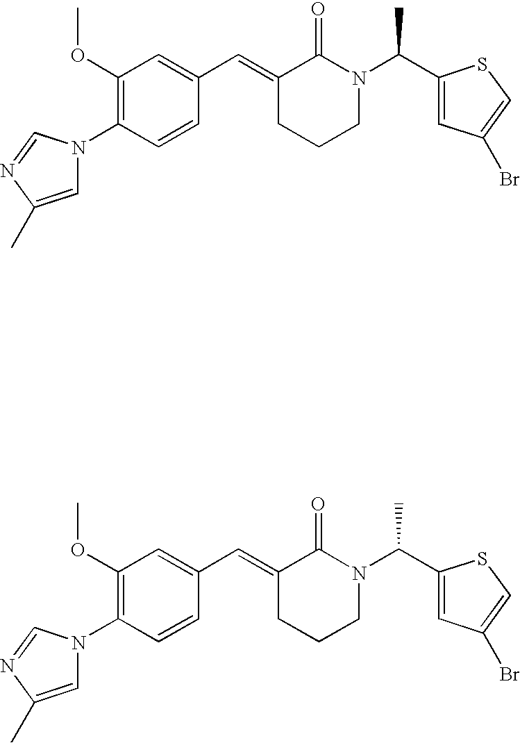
C1=CC(N2C=C(C)N=C2)=C(OC)C=C1C=C1CCCN(C(C2=CC(Br)=CS2)C)C1=O.C1=CC(N2C=C(C)N=C2)=C(OC)C=C1C=C1CCCN(C(C2=CC(Br)=CS2)C)C1=O
